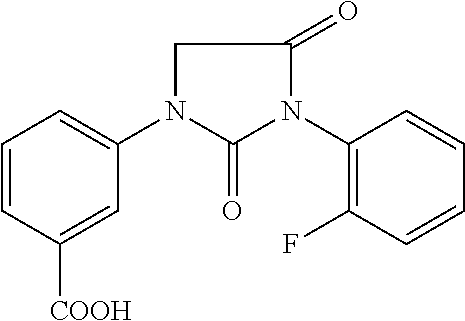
C1=CC([COOH])=CC(N2C(=O)N(C3=C(F)C=CC=C3)C(=O)C2)=C1
